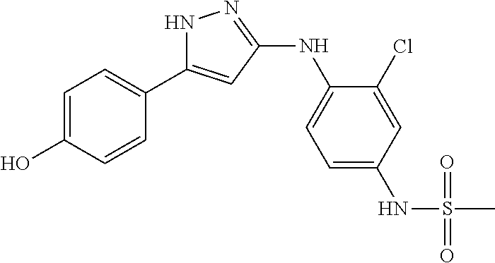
N1C(C2=CC=C(O)C=C2)=CC(NC2=CC=C(NS(C)(=O)=O)C=C2Cl)=N1
